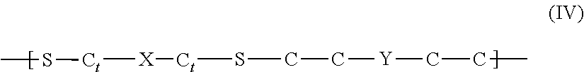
[Y](CCC)CCS[Ct][X][Ct]SC
